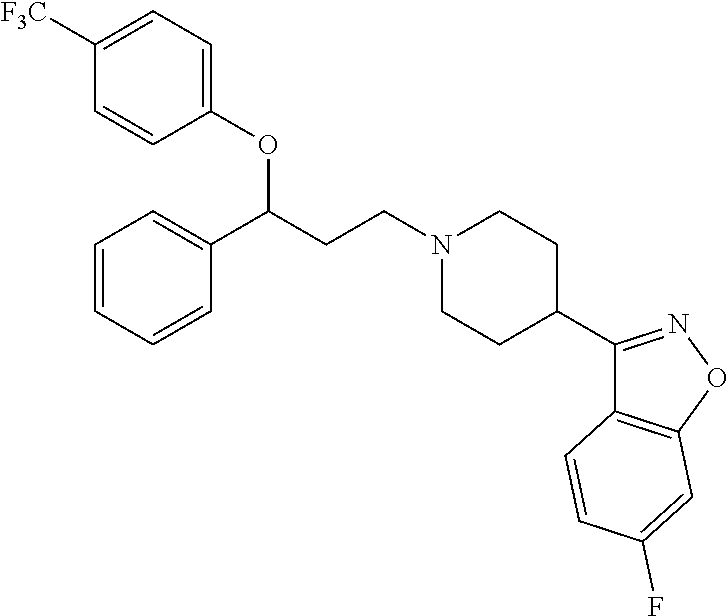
C1(OC(CCN2CCC(C3=NOC4=C3C=CC(F)=C4)CC2)C2=CC=CC=C2)=CC=C([F3C])C=C1
